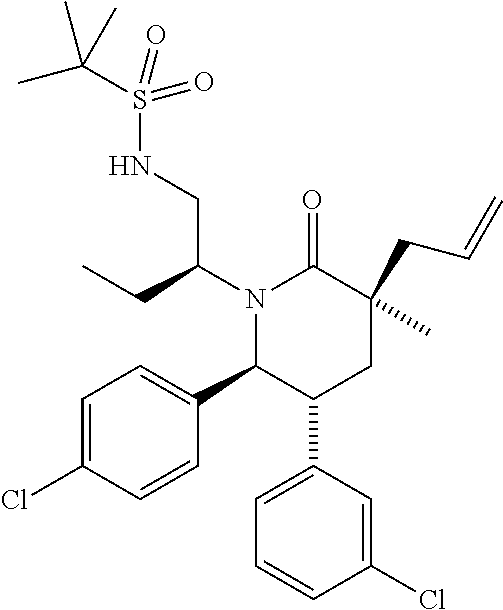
N1(C(CC)CNS(=O)(C(C)(C)C)=O)C(C2=CC=C(Cl)C=C2)C(C2=CC=CC(Cl)=C2)CC(CC=C)(C)C1=O
